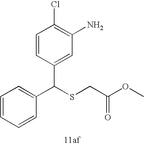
C1=CC(C(SCC(=O)OC)C2=CC(N)=C(Cl)C=C2)=CC=C1
